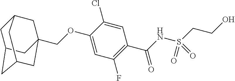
C1C2CC3CC(COC4=CC(F)=C(C(NS(CCO)(=O)=O)=O)C=C4Cl)(CC1C3)C2
